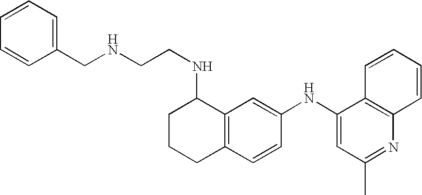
C1=CC=CC(CNCCNC2CCCC3=C2C=C(NC2=CC(C)=NC4=C2C=CC=C4)C=C3)=C1
